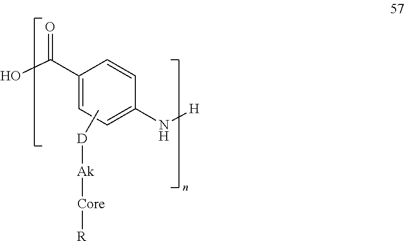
C1(C(O)=O)=CC=C(N[H])C=C1.C[D][Ak][Core][R]
